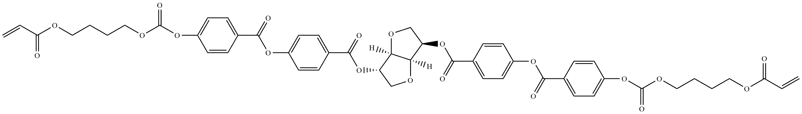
C=CC(OCCCCOC(OC1=CC=C(C(OC2=CC=C(C(OC3COC4([H])C3([H])OCC4OC(C3=CC=C(OC(C4=CC=C(OC(OCCCCOC(C=C)=O)=O)C=C4)=O)C=C3)=O)=O)C=C2)=O)C=C1)=O)=O
